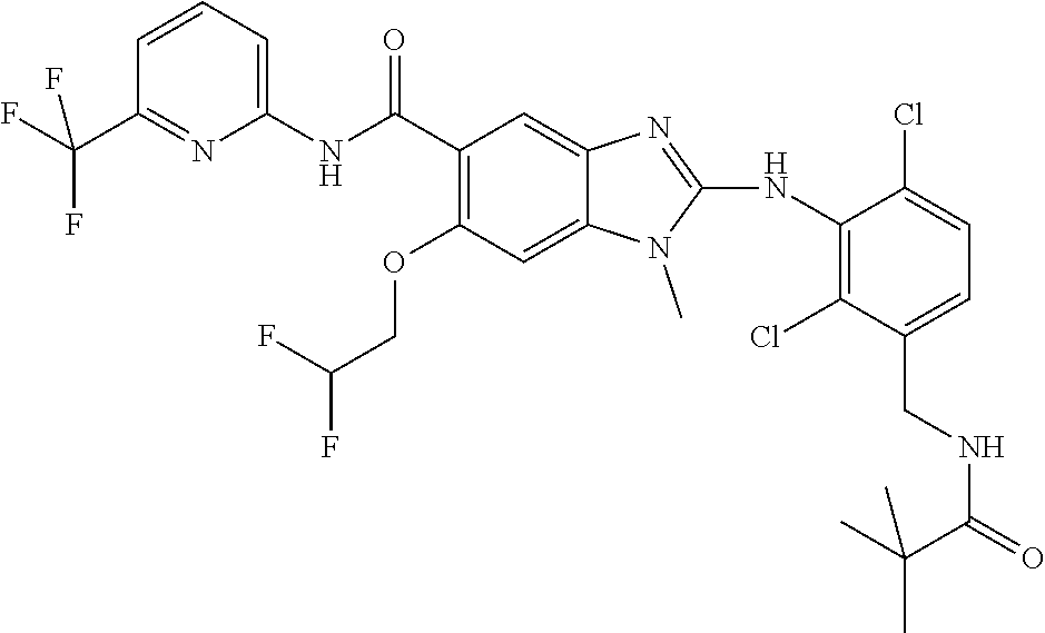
C1=CC=C(NC(C2=C(OCC(F)F)C=C3C(=C2)N=C(NC2=C(Cl)C(CNC(=O)C(C)(C)C)=CC=C2Cl)N3C)=O)N=C1C(F)(F)F
